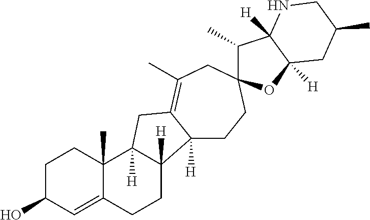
C1C(O)C=C2C(C)(C1)C1([H])C([H])(CC2)C2([H])CCC3(CC(C)=C2C1)C(C)C1([H])C([H])(O3)CC(C)CN1
